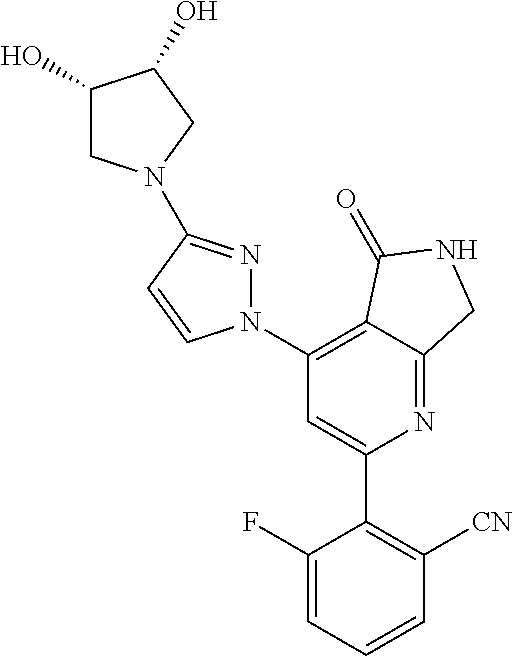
C1(C2=C([CN])C=CC=C2F)=CC(N2N=C(N3CC(O)C(O)C3)C=C2)=C2C(=N1)CNC2=O
